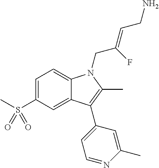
C1=C(S(=O)(C)=O)C=C2C(=C1)N(CC(=CCN)F)C(C)=C2C1=CC=NC(C)=C1
